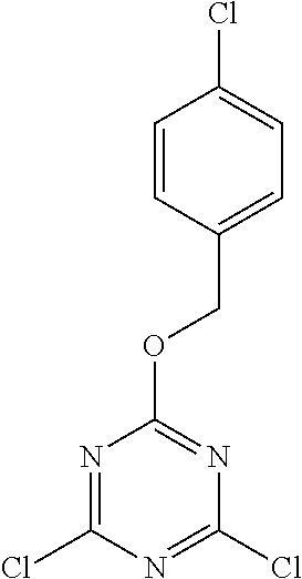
O(C1=NC(Cl)=NC(Cl)=N1)CC1=CC=C(Cl)C=C1
